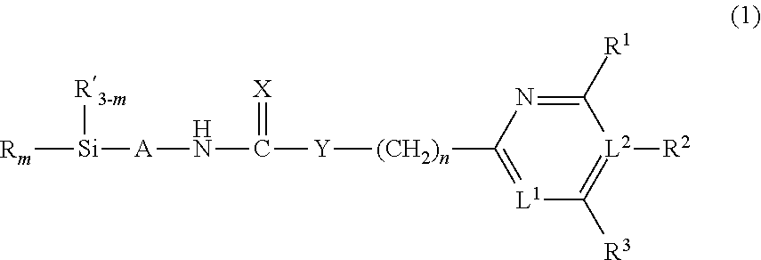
[Rm][Si]([A]NC(=[X])[Y][(CH2)n]C1=[L1]C([R3])=[L2]([R2])C([R1])=N1)[R3-m]
